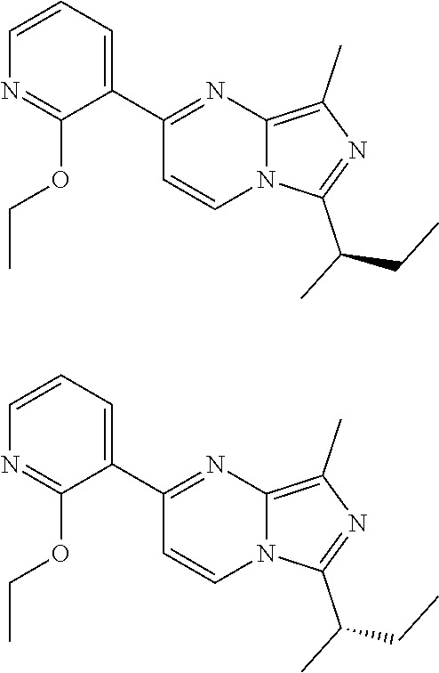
C1(C(C)CC)=NC(C)=C2N=C(C3=CC=CN=C3OCC)C=CN12.C1(C(CC)C)=NC(C)=C2N=C(C3=CC=CN=C3OCC)C=CN12
